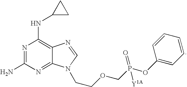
N1=C(N)N=C2C(=C1NC1CC1)N=CN2CCOCP(OC1=CC=CC=C1)(=O)[Y1A]
